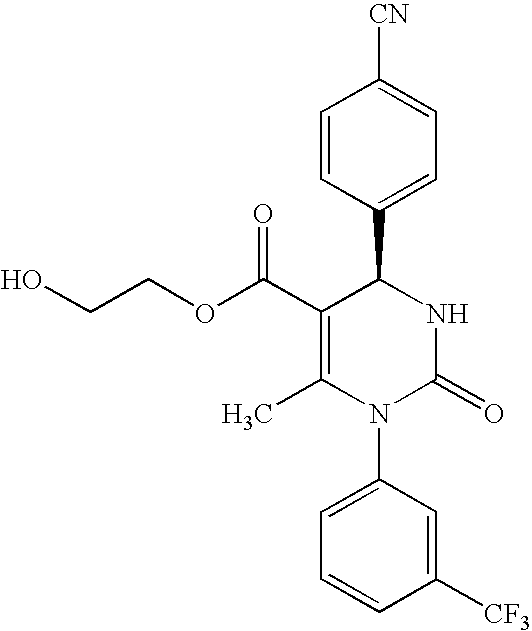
C1=CC(C2C(C(OCCO)=O)=C(C)N(C3=CC=CC([CF3])=C3)C(=O)N2)=CC=C1[CN]
